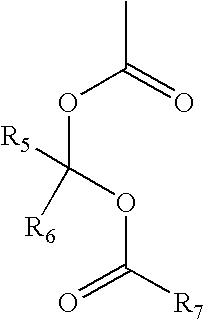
CC(=O)OC(OC([R7])=O)([R6])[R5]
